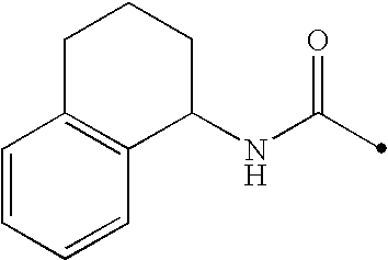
C1(NC(=O)C)C2=C(C=CC=C2)CCC1
